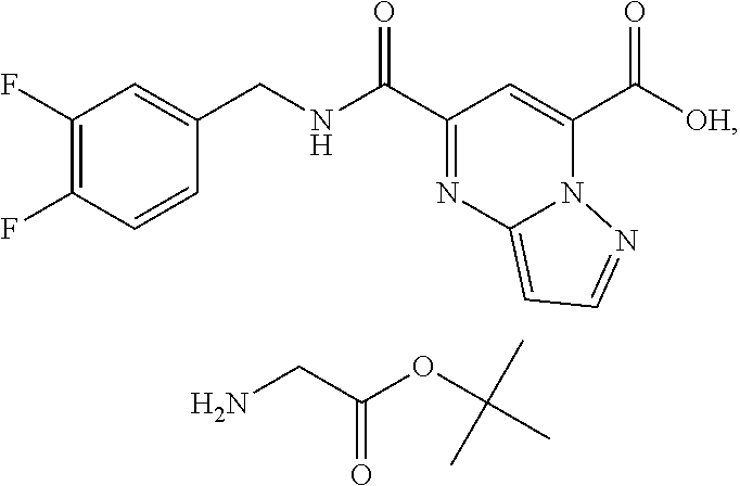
N(C(C1=NC2=CC=NN2C(C([OH])=O)=C1)=O)CC1=CC(F)=C(F)C=C1.C(N)C(OC(C)(C)C)=O
